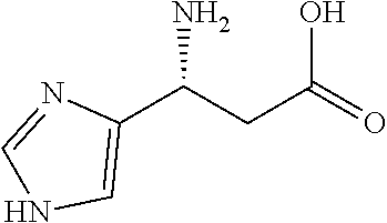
C1(C(N)CC(=O)O)=CNC=N1
